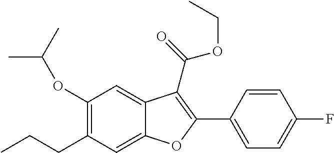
C1(OC(C)C)=C(CCC)C=C2C(=C1)C(C(=O)OCC)=C(C1=CC=C(F)C=C1)O2
